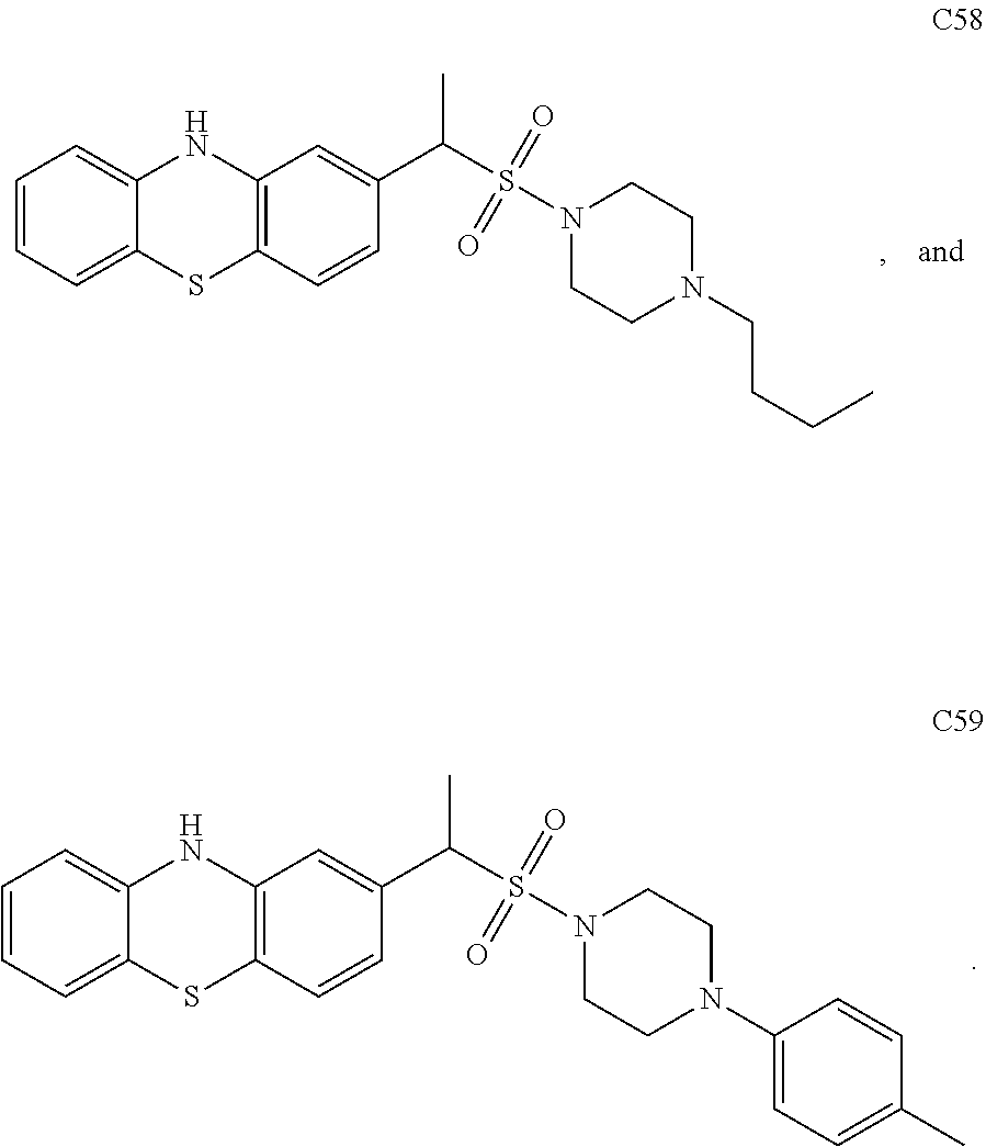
C1=CC=C2C(=C1)NC1=C(S2)C=CC(C(S(N2CCN(CCCC)CC2)(=O)=O)C)=C1.C1=CC=C2C(=C1)NC1=C(S2)C=CC(C(S(N2CCN(C3=CC=C(C)C=C3)CC2)(=O)=O)C)=C1
